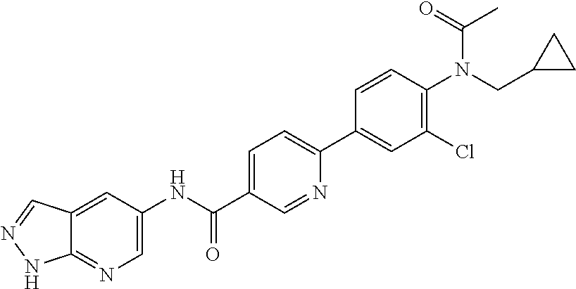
N(C(C1=CC=C(C2=CC(Cl)=C(N(CC3CC3)C(=O)C)C=C2)N=C1)=O)C1=CN=C2C(=C1)C=NN2
